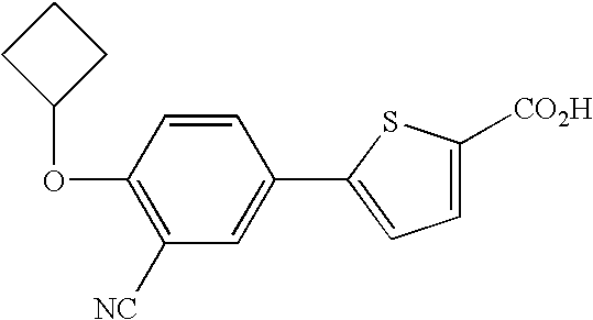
C1(OC2CCC2)=C([NC])C=C(C2=CC=C([CO2H])S2)C=C1
